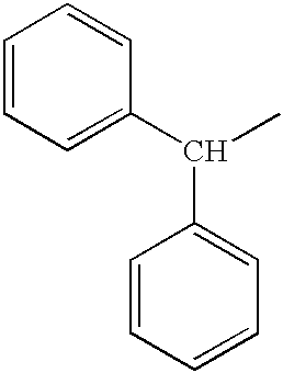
C1=CC=C(C(C)C2=CC=CC=C2)C=C1
